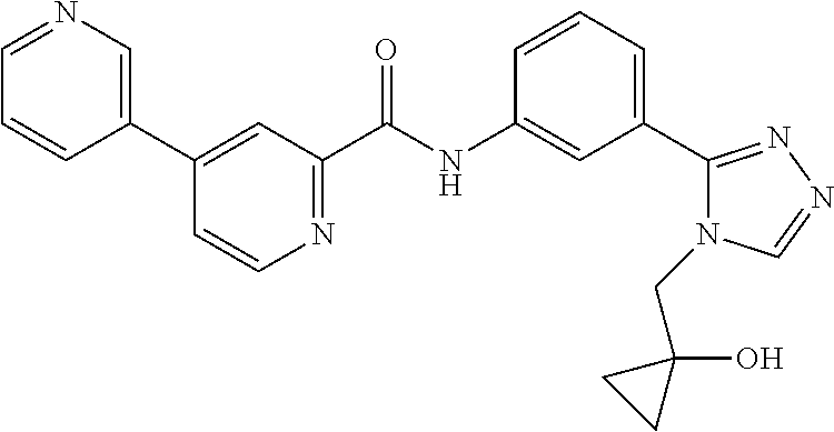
N1=CC=CC(C2=CC(C(NC3=CC(C4=NN=CN4CC4(O)CC4)=CC=C3)=O)=NC=C2)=C1
